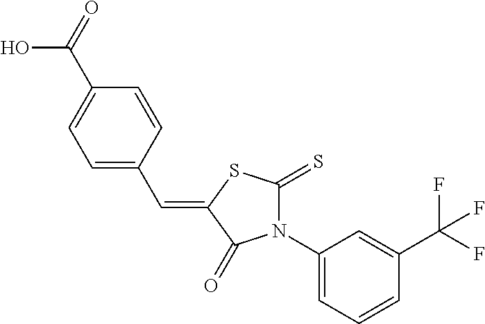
C1(N2C(=S)SC(=CC3=CC=C(C(O)=O)C=C3)C2=O)=CC=CC(C(F)(F)F)=C1
